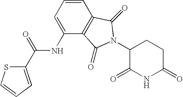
C1=CC2=C(C(NC(C3=CC=CS3)=O)=C1)C(=O)N(C1C(=O)NC(=O)CC1)C2=O
